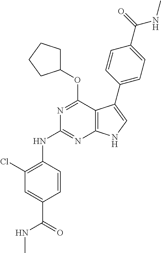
N(C1=NC2=C(C(OC3CCCC3)=N1)C(C1=CC=C(C(=O)NC)C=C1)=CN2)C1=C(Cl)C=C(C(=O)NC)C=C1
